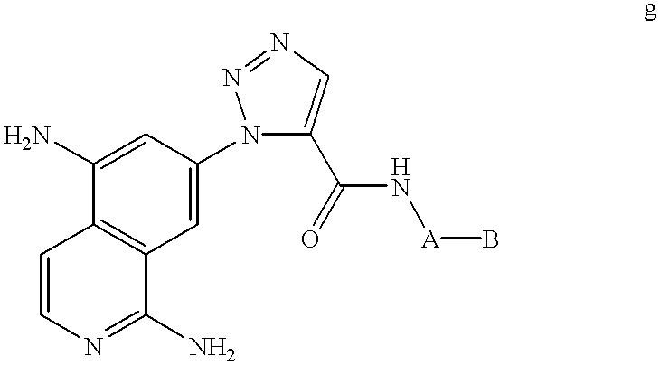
C1=C(N)C2=C(C=C1N1C(C(N[A]B)=O)=CN=N1)C(N)=NC=C2
